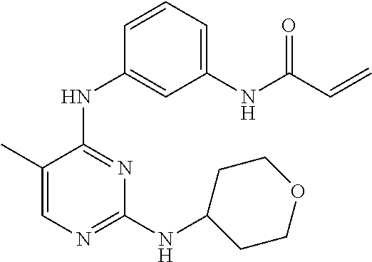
N(C1=NC(NC2CCOCC2)=NC=C1C)C1=CC(NC(C=C)=O)=CC=C1
